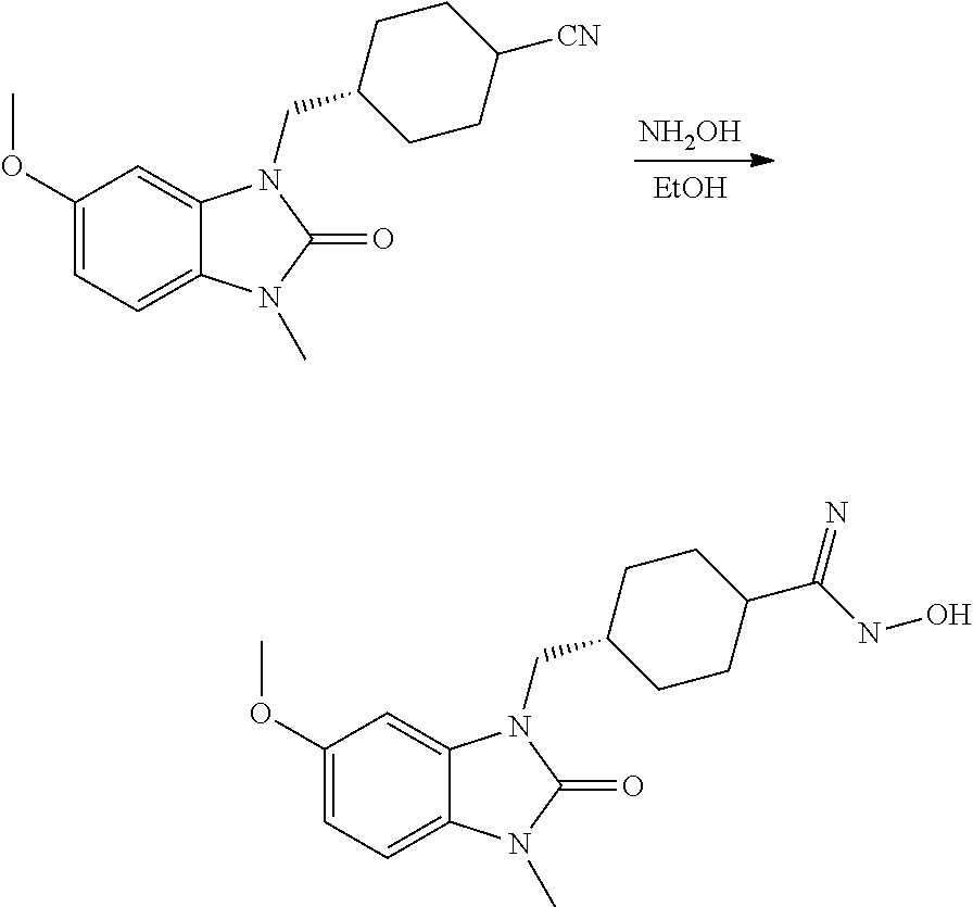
C1(OC)=CC=C2C(=C1)N(CC1CCC([CN])CC1)C(=O)N2C.[EtOH].[NH2OH].C1(OC)=CC=C2C(=C1)N(CC1CCC(C(NO)=N)CC1)C(=O)N2C
